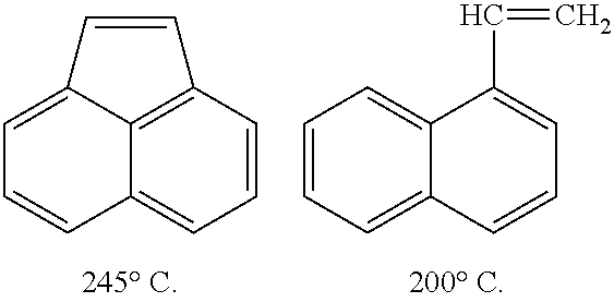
C1=C2C3=C(C=CC=C3C=C1)C=C2.C1=CC=C2C(=C1)C(C=C)=CC=C2
